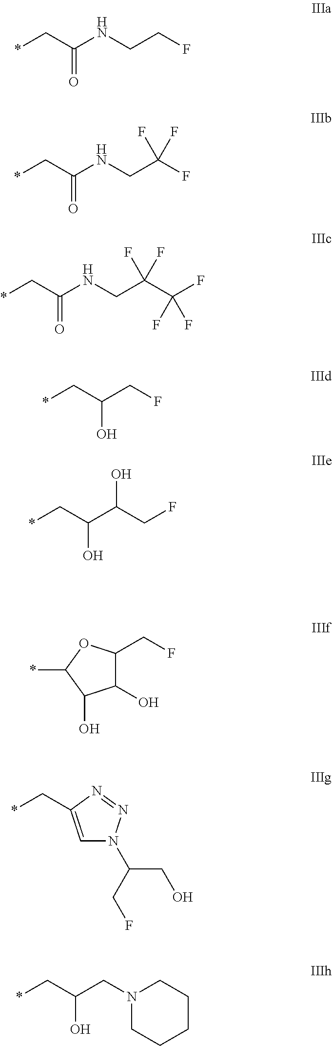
*CC(NCCF)=O.*CC(NCC(F)(F)F)=O.*CC(NCC(C(F)(F)F)(F)F)=O.C(C(CF)O)*.C(C(C(CF)O)O)*.C1=C(C*)N=NN1C(CF)CO.C(C(CN1CCCCC1)O)*.C1(O)C(CF)OC(*)C1O
